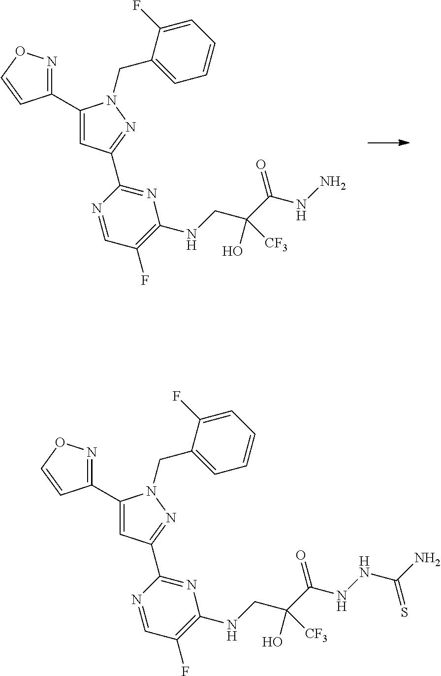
C1(C2=CC(C3=NC(NCC(C(NN)=O)(O)[CF3])=C(F)C=N3)=NN2CC2=CC=CC=C2F)=NOC=C1.C1(C2=CC(C3=NC(NCC(C(NNC(N)=S)=O)(O)[CF3])=C(F)C=N3)=NN2CC2=CC=CC=C2F)=NOC=C1
